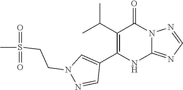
C12=NC=NN1C(=O)C(C(C)C)=C(C1=CN(CCS(=O)(=O)C)N=C1)N2
